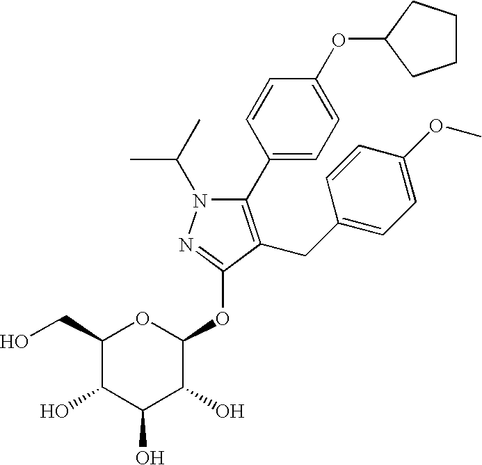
N1(C(C)C)C(C2=CC=C(OC3CCCC3)C=C2)=C(CC2=CC=C(OC)C=C2)C(OC2OC(CO)C(O)C(O)C2O)=N1
